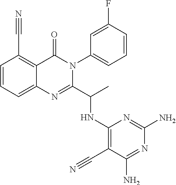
C1=CC=C2C(=C1C#N)C(=O)N(C1=CC=CC(F)=C1)C(C(C)NC1=C(C#N)C(N)=NC(N)=N1)=N2
